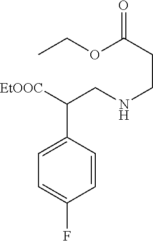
[EtOOC]C(CNCCC(=O)OCC)C1=CC=C(F)C=C1
